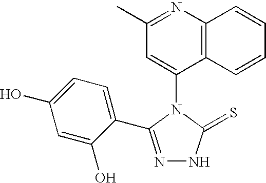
C1(C)=NC2=C(C(N3C(=S)NN=C3C3=CC=C(O)C=C3O)=C1)C=CC=C2
